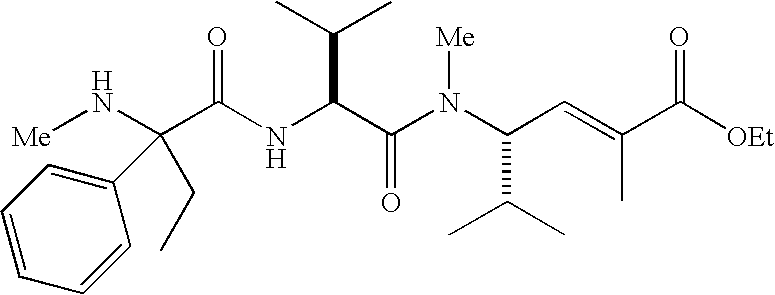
N(C(C(N(C(C(C)C)C=C(C)C([OEt])=O)[Me])=O)C(C)C)C(C(N[Me])(CC)C1=CC=CC=C1)=O
